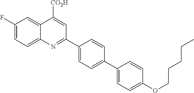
C1(F)=CC=C2C(=C1)C([CO2H])=CC(C1=CC=C(C3=CC=C(OCCCCC)C=C3)C=C1)=N2
